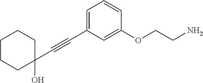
C1=CC(OCCN)=CC(C#CC2(O)CCCCC2)=C1
